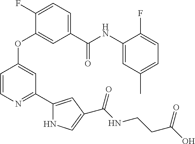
C1(F)=CC=C(C(NC2=CC(C)=CC=C2F)=O)C=C1OC1=CC(C2=CC(C(NCCC(=O)O)=O)=CN2)=NC=C1
